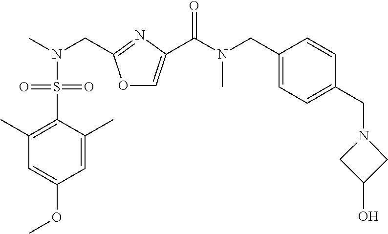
O1C=C(C(N(C)CC2=CC=C(CN3CC(O)C3)C=C2)=O)N=C1CN(C)S(C1=C(C)C=C(OC)C=C1C)(=O)=O
